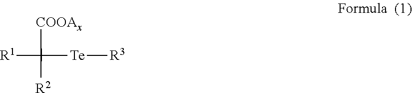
[R1]C([COOAx])([R2])[Te][R3]
